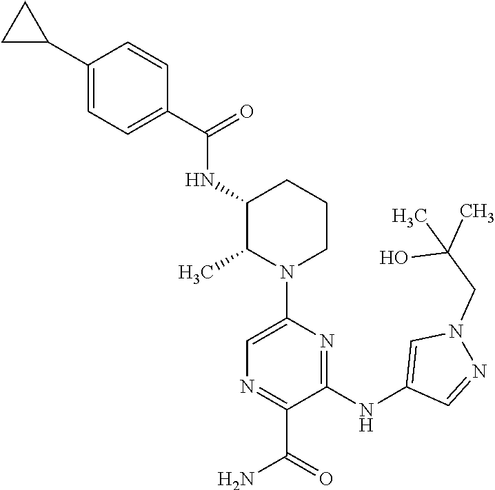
C1=C(N2CCCC(NC(=O)C3=CC=C(C4CC4)C=C3)C2C)N=C(NC2=CN(CC(C)(O)C)N=C2)C(C(=O)N)=N1
